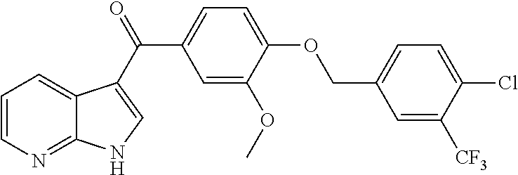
C1=CN=C2C(=C1)C(C(=O)C1=CC=C(OCC3=CC=C(Cl)C([CF3])=C3)C(OC)=C1)=CN2
